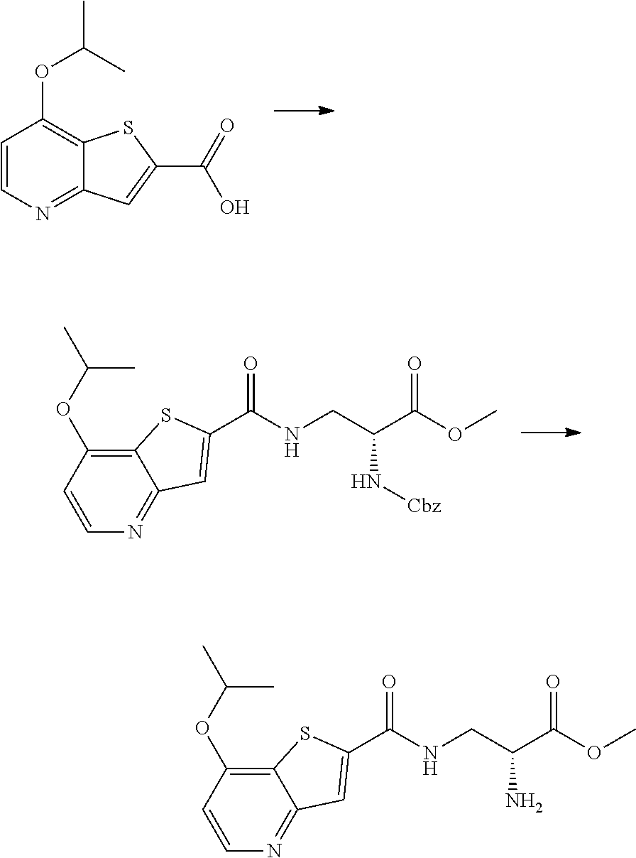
C1=CN=C2C(=C1OC(C)C)SC(C(=O)O)=C2.C12=C(OC(C)C)C=CN=C1C=C(C(NCC(C(OC)=O)N[Cbz])=O)S2.C12=C(OC(C)C)C=CN=C1C=C(C(NCC(C(OC)=O)N)=O)S2
